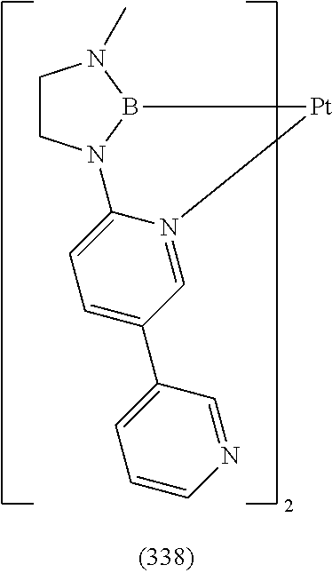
C1CN2B(N1C)[Pt]N1=CC(C3=CC=CN=C3)=CC=C21
